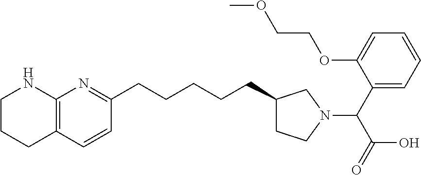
C1CCC2=C(N1)N=C(CCCCCC1CCN(C(C3=CC=CC=C3OCCOC)C(=O)O)C1)C=C2
